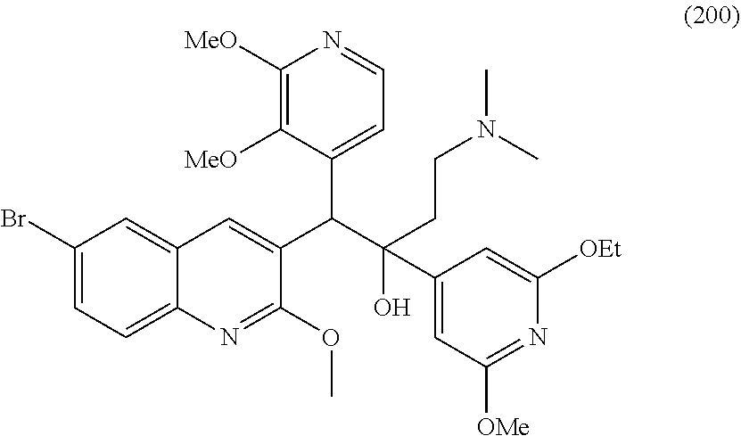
C1([MeO])=C([MeO])C(C(C(CCN(C)C)(C2=CC([OMe])=NC([OEt])=C2)O)C2=CC3=CC(Br)=CC=C3N=C2OC)=CC=N1
